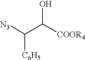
[N3]C(C([COOR4])O)[C6H5]
